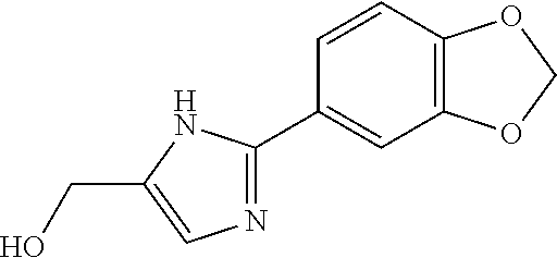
N1=C(C2=CC3=C(C=C2)OCO3)NC(CO)=C1
